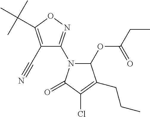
C1(C#N)=C(C(C)(C)C)ON=C1N1C(OC(CC)=O)C(CCC)=C(Cl)C1=O
